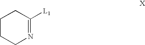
C1CCN=C([L1])C1
